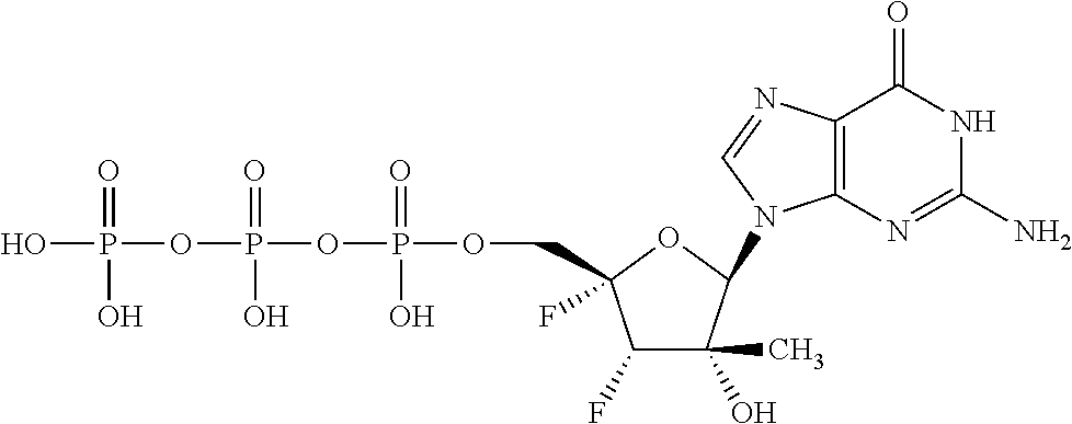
C1(F)C(O)(C)C(N2C3=C(C(=O)NC(N)=N3)N=C2)OC1(COP(OP(OP(O)(=O)O)(=O)O)(=O)O)F
